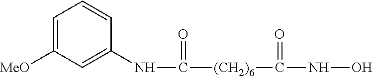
N(C([(CH2)6]C(NO)=O)=O)C1=CC([MeO])=CC=C1
